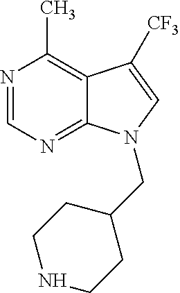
N1=CN=C2C(=C1C)C([CF3])=CN2CC1CCNCC1
